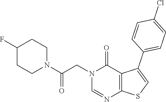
N1(CC(N2CCC(F)CC2)=O)C=NC2=C(C1=O)C(C1=CC=C(Cl)C=C1)=CS2
